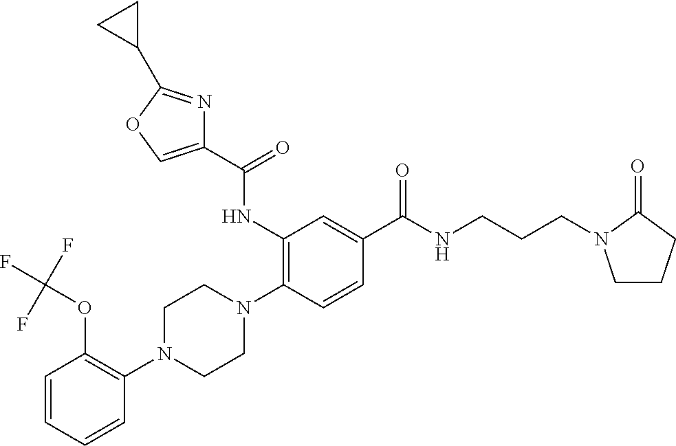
C1=CC=CC(N2CCN(C3=C(NC(C4=COC(C5CC5)=N4)=O)C=C(C(NCCCN4CCCC4=O)=O)C=C3)CC2)=C1OC(F)(F)F
